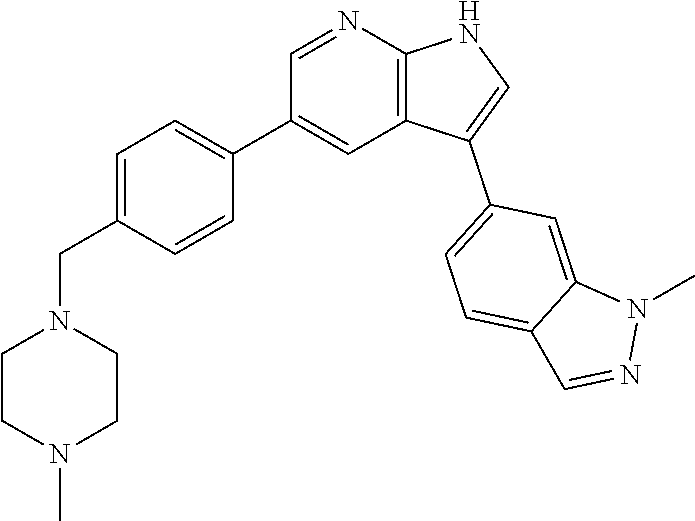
C1=C(CN2CCN(C)CC2)C=CC(C2=CC3=C(N=C2)NC=C3C2=CC=C3C(=C2)N(C)N=C3)=C1
